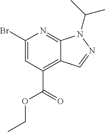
C1(Br)=CC(C(=O)OCC)=C2C(=N1)N(C(C)C)N=C2
